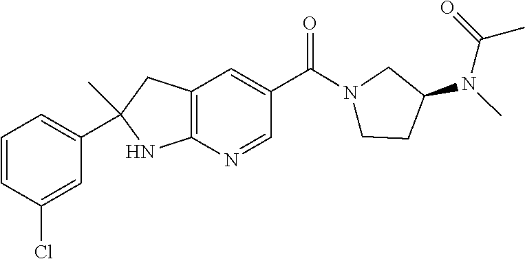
C12=C(N=CC(C(=O)N3CCC(N(C)C(=O)C)C3)=C1)NC(C)(C1=CC=CC(Cl)=C1)C2
